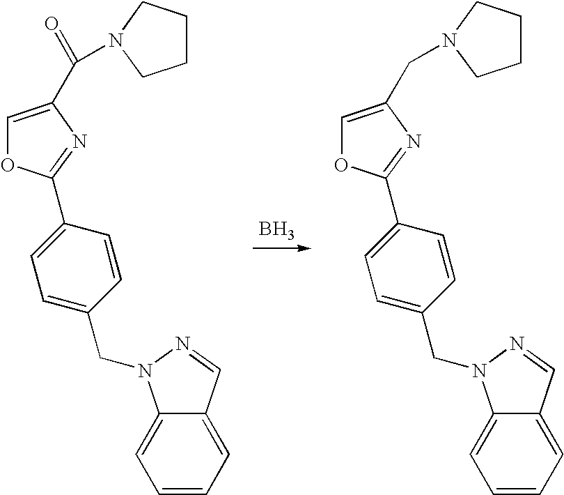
B.C1=CC=C2C(=C1)N(CC1=CC=C(C3=NC(C(=O)N4CCCC4)=CO3)C=C1)N=C2.C1=CC=C2C(=C1)N(CC1=CC=C(C3=NC(CN4CCCC4)=CO3)C=C1)N=C2
